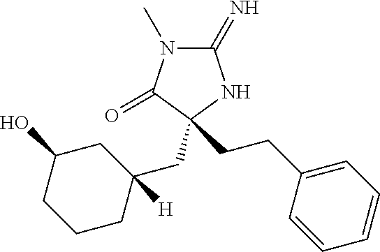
C1(=N)N(C)C(=O)C(CCC2=CC=CC=C2)(CC2([H])CC(O)CCC2)N1
